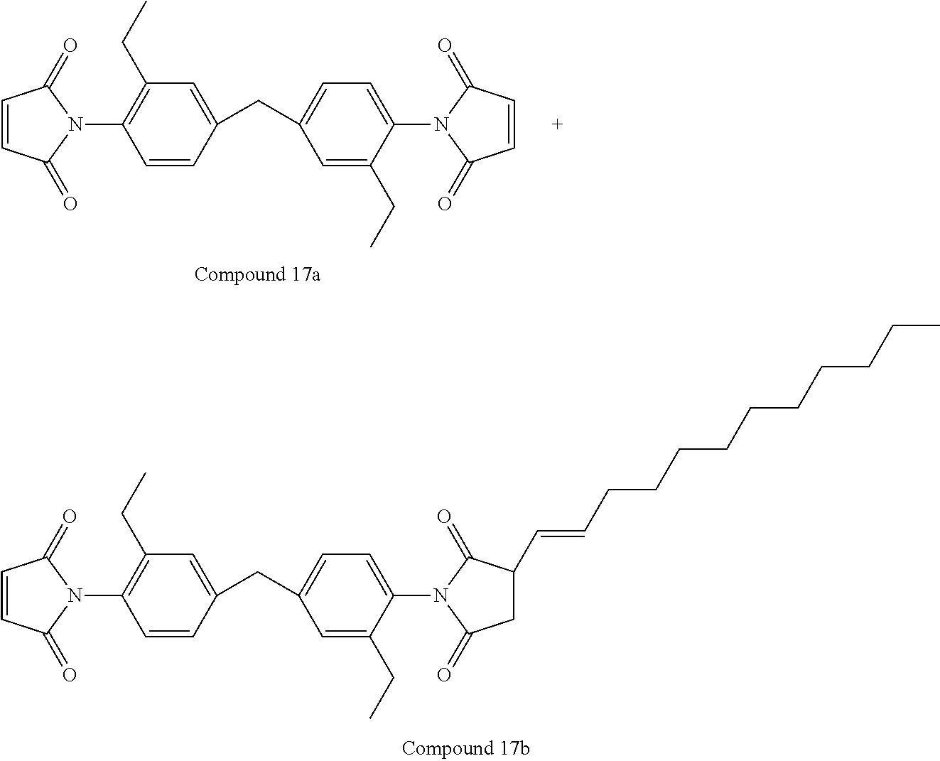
C1=CC(=O)N(C2=C(CC)C=C(CC3=CC=C(N4C(=O)C=CC4=O)C(CC)=C3)C=C2)C1=O.C1=CC(=O)N(C2=C(CC)C=C(CC3=CC=C(N4C(=O)C(C=CCCCCCCCCCC)CC4=O)C(CC)=C3)C=C2)C1=O
